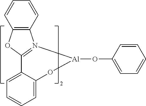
C12=C(C=CC=C1)N1=C(O2)C2=CC=CC=C2O[Al]1OC1=CC=CC=C1
